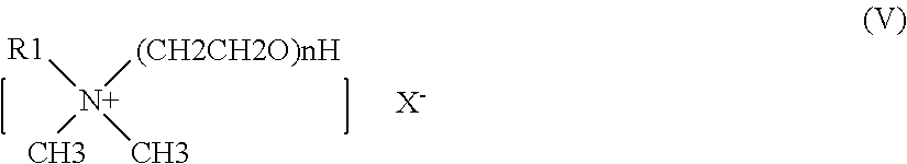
[N+]([(CH2CH2O)nH])(C)([R1])C.[X-]
